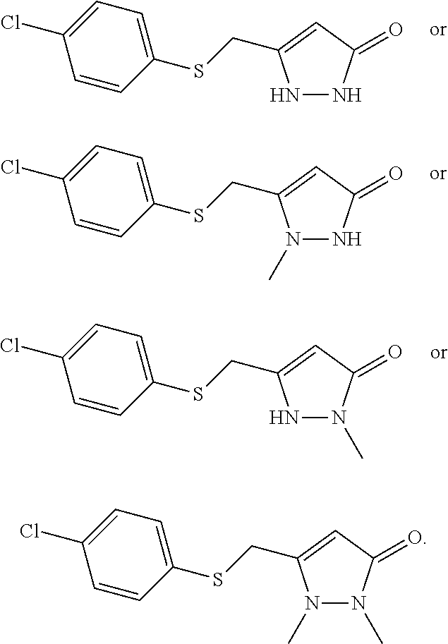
N1NC(=O)C=C1CSC1=CC=C(Cl)C=C1.N1(C)NC(=O)C=C1CSC1=CC=C(Cl)C=C1.N1N(C)C(=O)C=C1CSC1=CC=C(Cl)C=C1.N1(C)N(C)C(=O)C=C1CSC1=CC=C(Cl)C=C1
